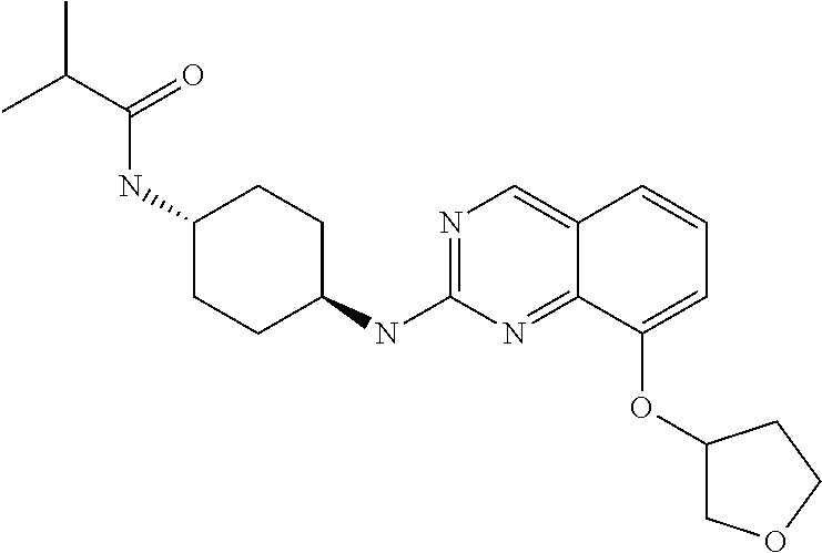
C1=C(OC2COCC2)C2=NC(NC3CCC(NC(C(C)C)=O)CC3)=NC=C2C=C1
